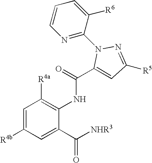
C1=C([R4b])C=C(C([NHR3])=O)C(NC(C2=CC([R5])=NN2C2=NC=CC=C2[R6])=O)=C1[R4a]
